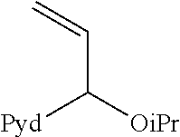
C(C([OiPr])[Pyd])=C
